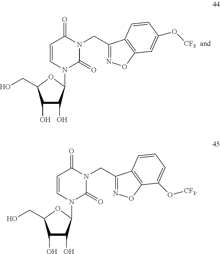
O1C(CO)C(O)C(O)C1N1C(=O)N(CC2=NOC3=C2C=CC=C3O[CF3])C(=O)C=C1.O1C(CO)C(O)C(O)C1N1C(=O)N(CC2=NOC3=C2C=CC(O[CF3])=C3)C(=O)C=C1
